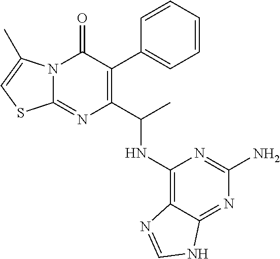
N12C(=NC(C(C)NC3=C4C(=NC(N)=N3)NC=N4)=C(C3=CC=CC=C3)C1=O)SC=C2C
